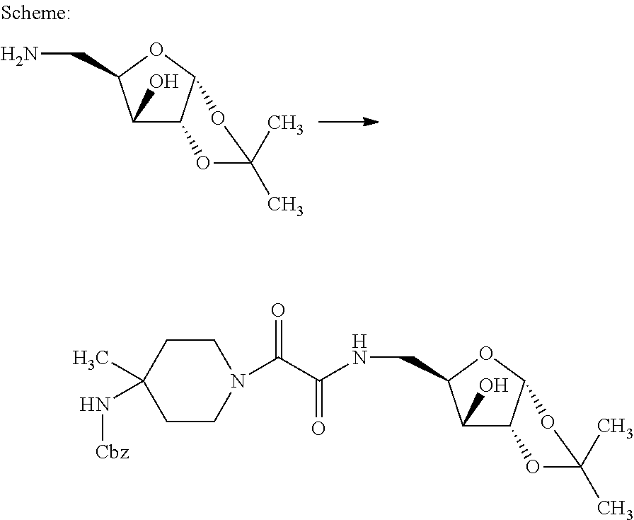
NCC1C(O)C2C(O1)OC(C)(C)O2.N(CC1C(O)C2C(O1)OC(C)(C)O2)C(=O)C(=O)N1CCC(C)(N[Cbz])CC1
